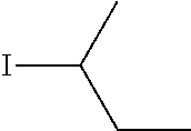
IC(C)CC
